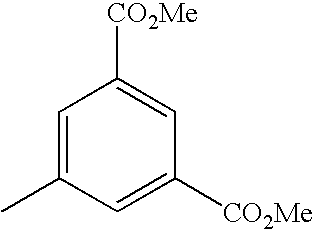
C1=C(C)C=C([CO2Me])C=C1[CO2Me]
